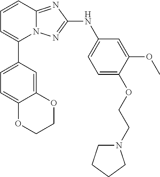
N12C(=NC(NC3=CC=C(OCCN4CCCC4)C(OC)=C3)=N1)C=CC=C2C1=CC=C2C(=C1)OCCO2
